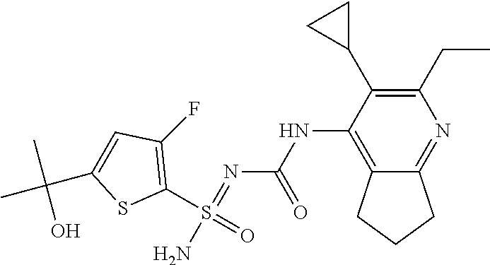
C1(S(=O)(N)=NC(NC2=C3C(=NC(CC)=C2C2CC2)CCC3)=O)=C(F)C=C(C(C)(C)O)S1
